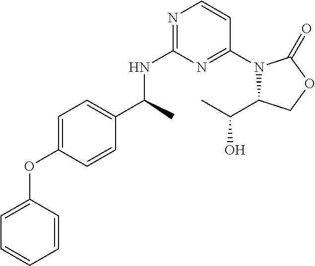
C1(OC2=CC=CC=C2)=CC=C(C(C)NC2=NC=CC(N3C(C(O)C)COC3=O)=N2)C=C1
